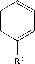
C1=CC([R3])=CC=C1
